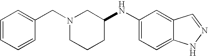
C1=CC=CC(CN2CCCC(NC3=CC=C4C(=C3)C=NN4)C2)=C1
